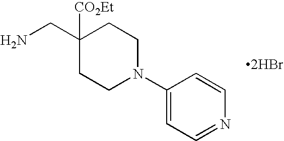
C1N(C2=CC=NC=C2)CCC(CN)([CO2Et])C1.[2HBr]
